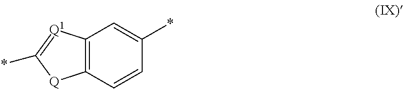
C12=C(C=CC(*)=C1)[Q]C(*)=[Q1]2
